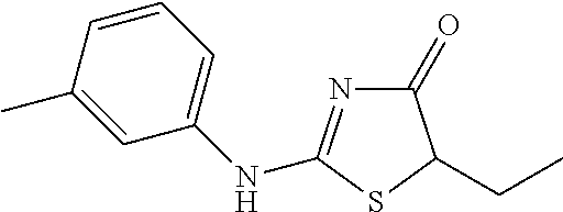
C1=C(NC2=NC(=O)C(CC)S2)C=C(C)C=C1
